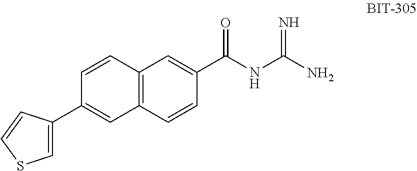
C1=CC2=C(C=C1C1=CSC=C1)C=CC(C(NC(N)=N)=O)=C2
